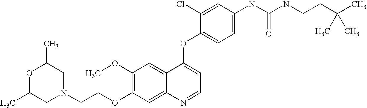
C1=C(Cl)C(OC2=CC=NC3=CC(OCCN4CC(C)OC(C)C4)=C(OC)C=C23)=CC=C1NC(NCCC(C)(C)C)=O
